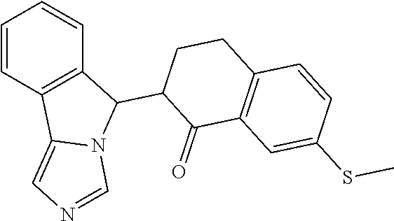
C1(C2C(=O)C3=C(CC2)C=CC(SC)=C3)C2=C(C3=CN=CN13)C=CC=C2
